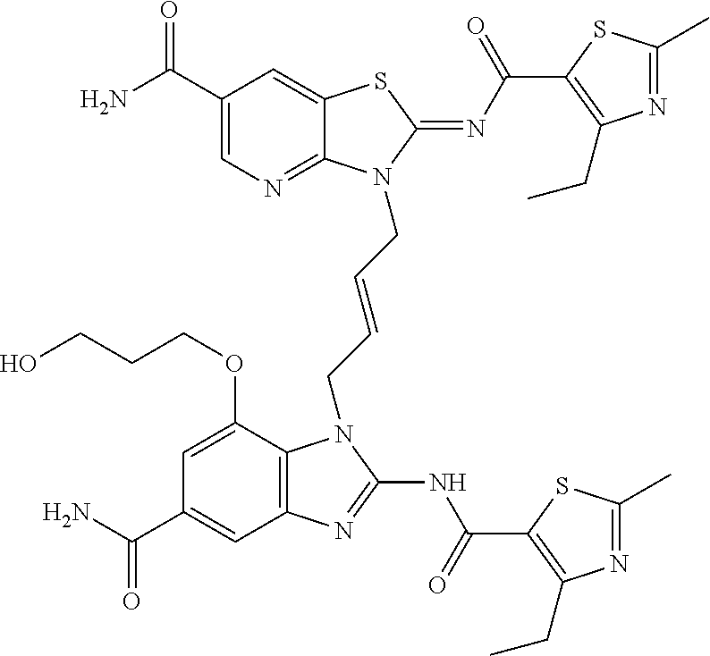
C1(C(N)=O)=CN=C2C(=C1)SC(=NC(=O)C1=C(CC)N=C(C)S1)N2CC=CCN1C2=C(C=C(C(N)=O)C=C2OCCCO)N=C1NC(=O)C1=C(CC)N=C(C)S1
